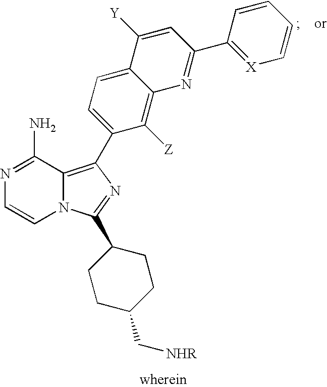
N1=C(N)C2=C(C3=CC=C4C(=C3[Z])N=C(C3=[X]C=CC=C3)C=C4[Y])N=C(C3CCC(C[NHR])CC3)N2C=C1
